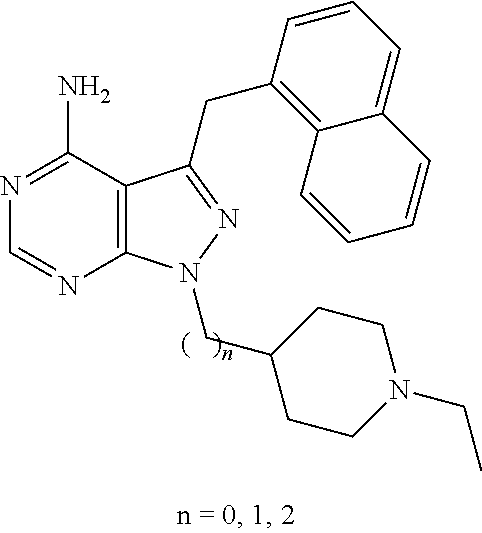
C12=C(C(N)=NC=N1)C(CC1=C3C=CC=CC3=CC=C1)=NN2CC1CCN(CC)CC1
